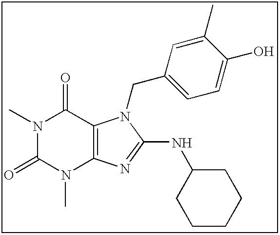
CN1C(=O)N(C)C2=C(C1=O)N(CC1=CC=C(O)C(C)=C1)C(NC1CCCCC1)=N2
